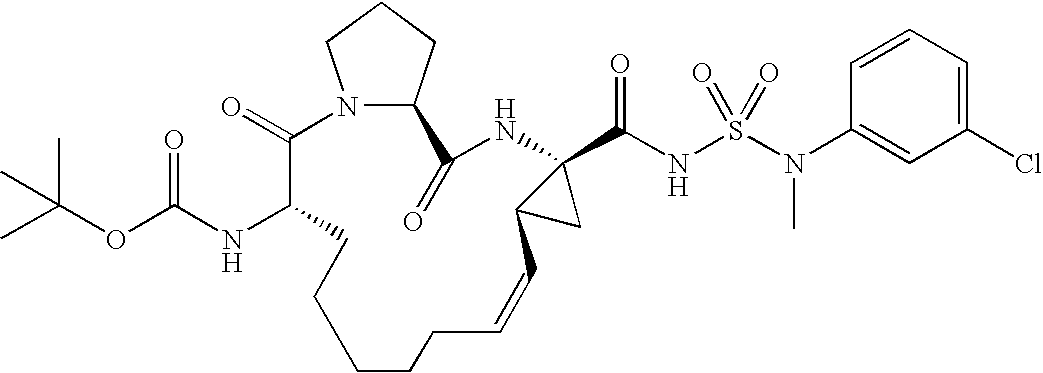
N12C(CCC1)C(=O)NC1(C(NS(=O)(=O)N(C3=CC(Cl)=CC=C3)C)=O)C(C1)C=CCCCCCC(NC(OC(C)(C)C)=O)C2=O
